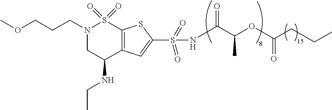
COCCCN1CC(NCC)C2=C(S1(=O)=O)SC(S(=O)(=O)NC(C(OC(CCC)=O)C)=O)=C2
